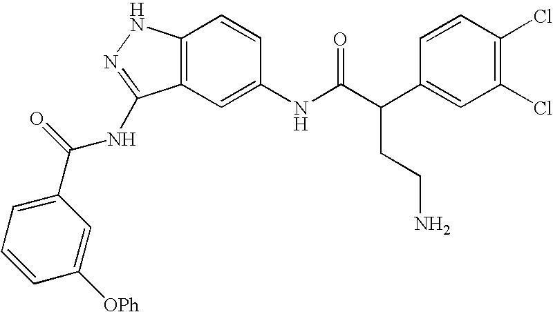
C12=C(C=C(NC(C(C3=CC(Cl)=C(Cl)C=C3)CCN)=O)C=C1)C(NC(C1=CC=CC([OPh])=C1)=O)=NN2
